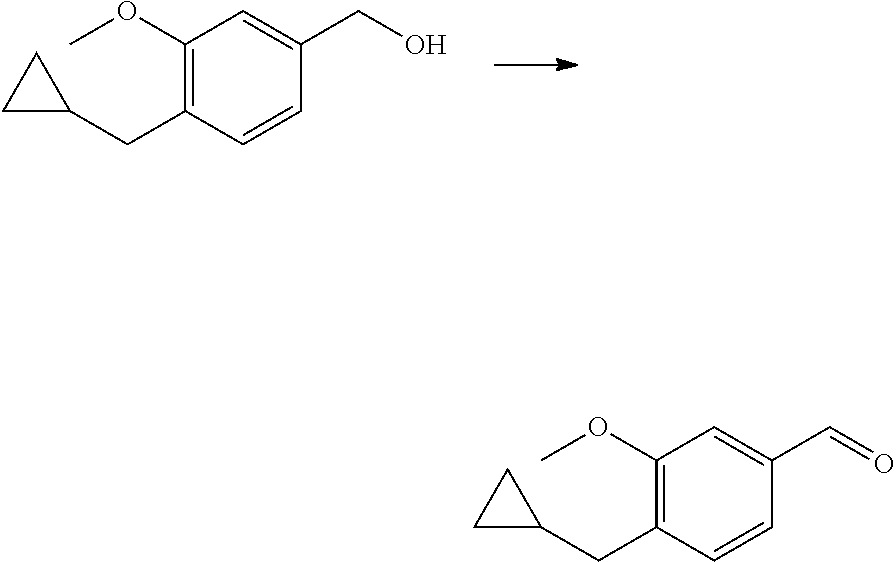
C1(OC)=C(CC2CC2)C=CC(CO)=C1.C1(OC)=C(CC2CC2)C=CC(C=O)=C1
